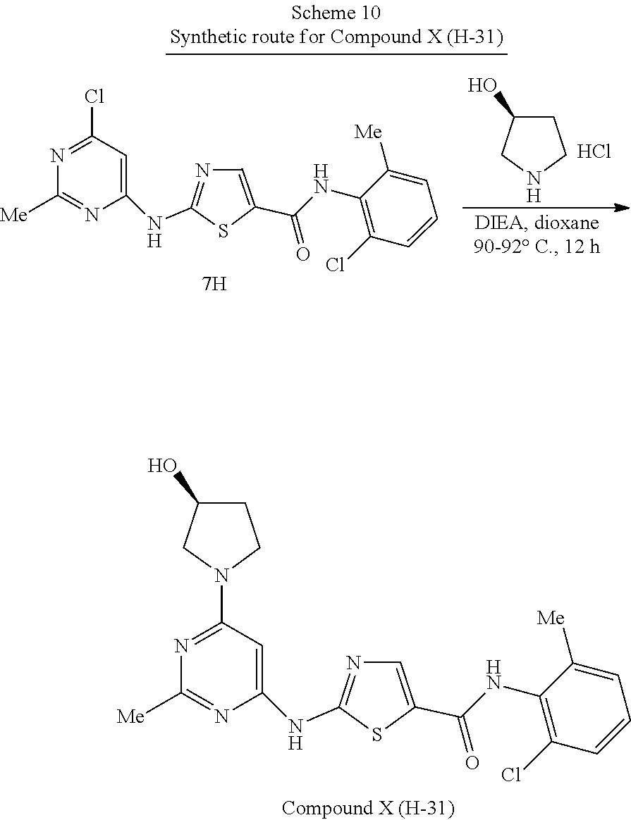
ClC1=C(NC(=O)C2=CN=C(NC3=CC(Cl)=NC([Me])=N3)S2)C([Me])=CC=C1.C1C(O)CNC1.Cl.ClC1=C(NC(=O)C2=CN=C(NC3=CC(N4CCC(O)C4)=NC([Me])=N3)S2)C([Me])=CC=C1
